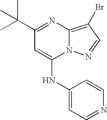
CC(C1=NC2=C(Br)C=NN2C(NC2=CC=NC=C2)=C1)(C)C
